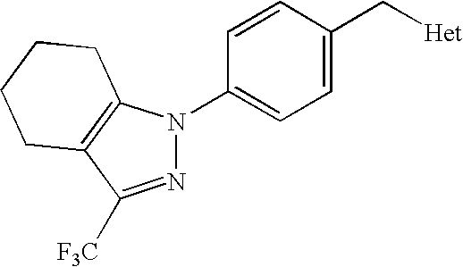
C1=C(C[Het])C=CC(N2N=C([F3C])C3=C2CCCC3)=C1
